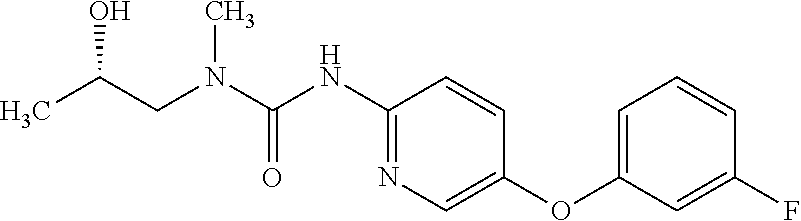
C1(NC(N(CC(C)O)C)=O)=NC=C(OC2=CC=CC(F)=C2)C=C1
